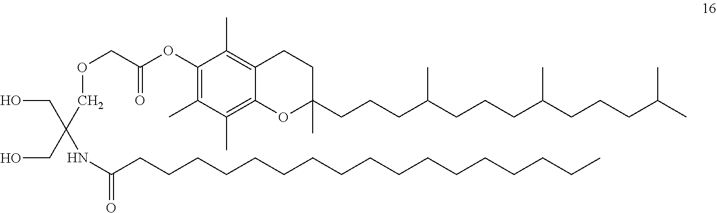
C1(C)=C(OC(COCC(NC(=O)CCCCCCCCCCCCCCCCC)(CO)CO)=O)C(C)=C2C(=C1C)OC(CCCC(CCCC(CCCC(C)C)C)C)(C)CC2
